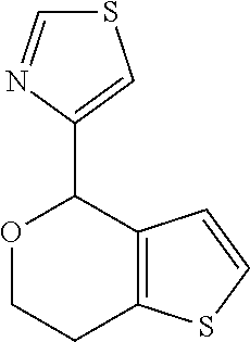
C12=C(C=CS1)C(C1=CSC=N1)OCC2
